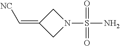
C(=C1CN(S(N)(=O)=O)C1)[NC]
